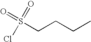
CCCCS(=O)(=O)Cl
